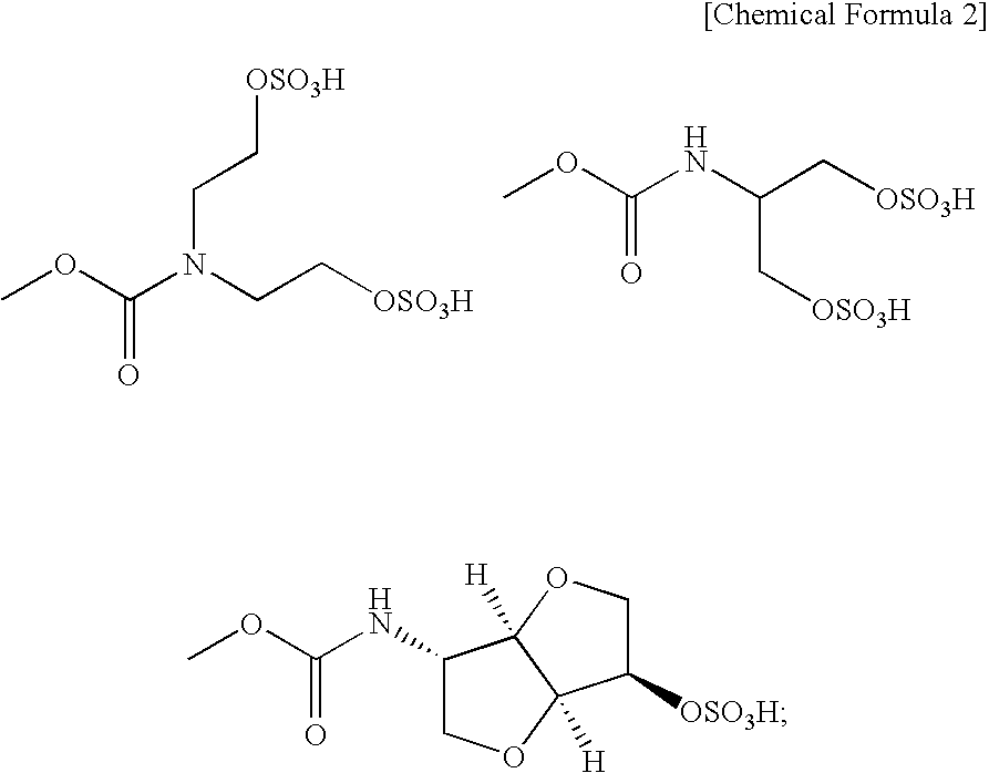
COC(N(CC[OSO3H])CC[OSO3H])=O.COC(NC(C[OSO3H])C[OSO3H])=O.COC(NC1COC2([H])C1([H])OCC2[OSO3H])=O
